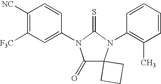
C1([NC])=C([F3C])C=C(N2C(=O)C3(N(C4=C(C)C=CC=C4)C2=S)CCC3)C=C1
